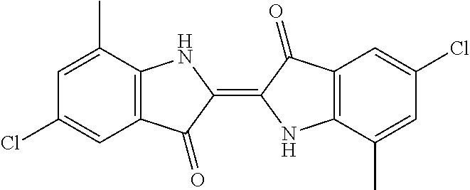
C1(Cl)=CC2=C(C(C)=C1)NC(=C1C(=O)C3=C(N1)C(C)=CC(Cl)=C3)C2=O
